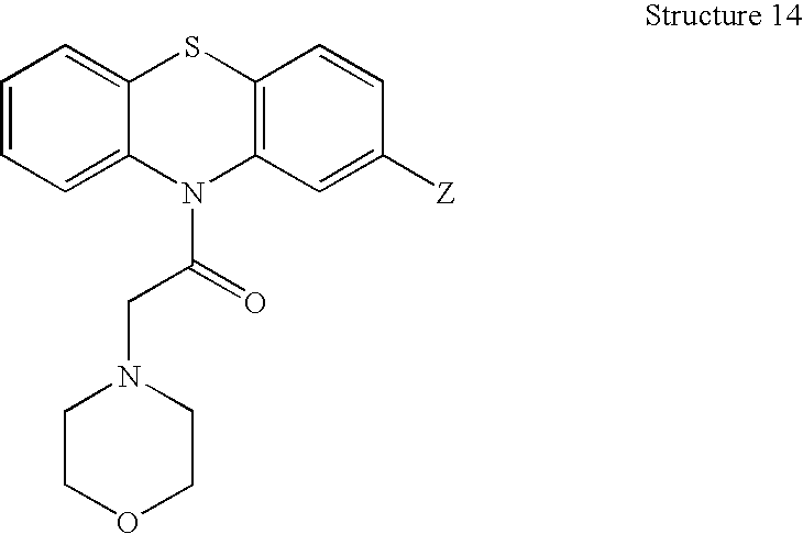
C1=CC=C2C(=C1)SC1=C(N2C(=O)CN2CCOCC2)C=C([Z])C=C1
